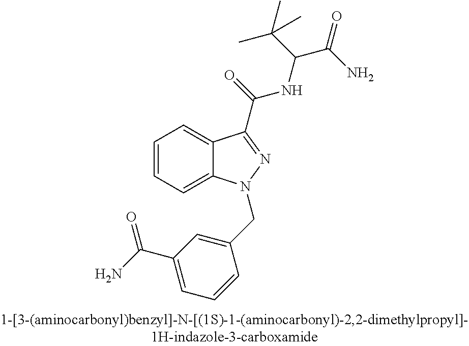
C1=CC=C2C(=C1)C(C(NC(C(C)(C)C)C(=O)N)=O)=NN2CC1=CC(C(=O)N)=CC=C1
